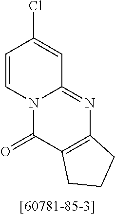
N12C(=NC3=C(C1=O)CCC3)C=C(Cl)C=C2
